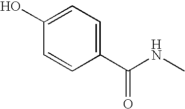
C1=C(O)C=CC(C(NC)=O)=C1
